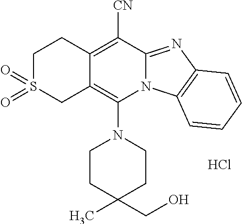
Cl.N1(C2=C3C(=C([CN])C4=NC5=C(N24)C=CC=C5)CCS(=O)(=O)C3)CCC(C)(CO)CC1
